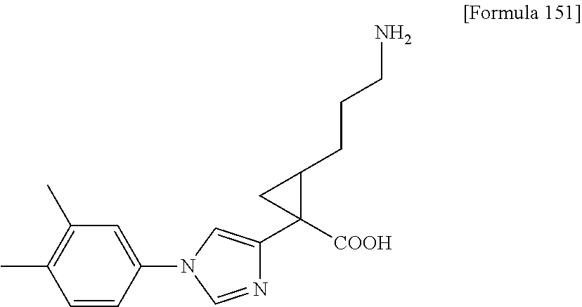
C1=CC(N2C=NC(C3([COOH])C(CCCN)C3)=C2)=CC(C)=C1C
